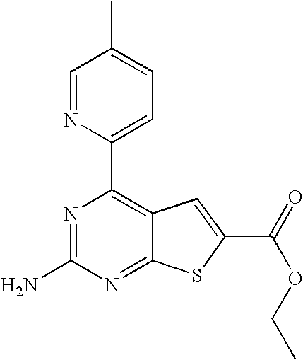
N1=C(N)N=C2C(=C1C1=CC=C(C)C=N1)C=C(C(=O)OCC)S2
